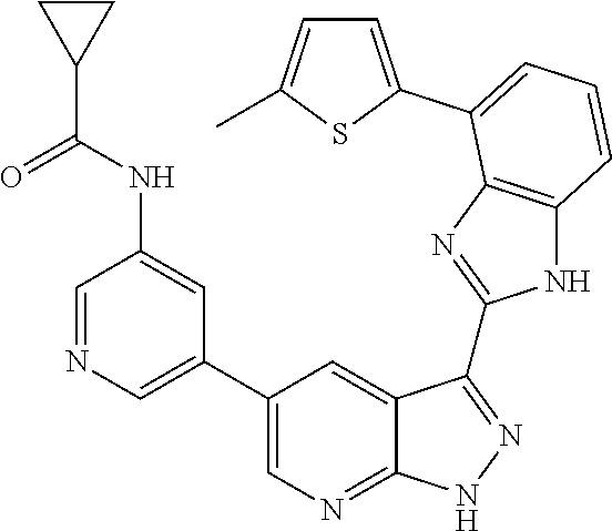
C1=NC=C(C2=CN=C3C(=C2)C(C2=NC4=C(N2)C=CC=C4C2=CC=C(C)S2)=NN3)C=C1NC(C1CC1)=O
